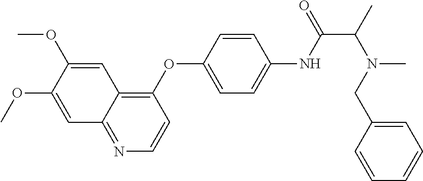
C1=C(OC)C(OC)=CC2=C(OC3=CC=C(NC(=O)C(C)N(C)CC4=CC=CC=C4)C=C3)C=CN=C12
